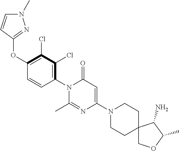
O(C1=C(Cl)C(Cl)=C(N2C(=O)C=C(N3CCC4(CC3)COC(C)C4N)N=C2C)C=C1)C1=NN(C)C=C1
